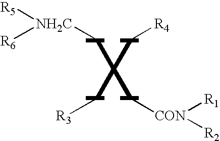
[R5][NH2C]([R6])CC(C[R3])(C[R4])C[CON]([R1])[R2]
